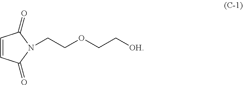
C1=CC(=O)N(CCOCC[OH])C1=O
